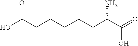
C(C(C(=O)O)N)CCCCC(O)=O
